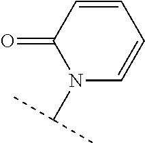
C1=CC(=O)N(C(C)C)C=C1
